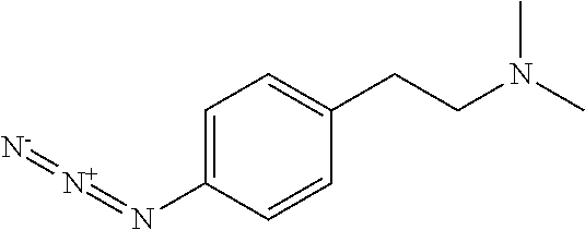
C1=C(N=[N+]=[N-])C=CC(CCN(C)C)=C1
